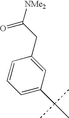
C1=C(C(C)(C)C)C=C(CC([NMe2])=O)C=C1
